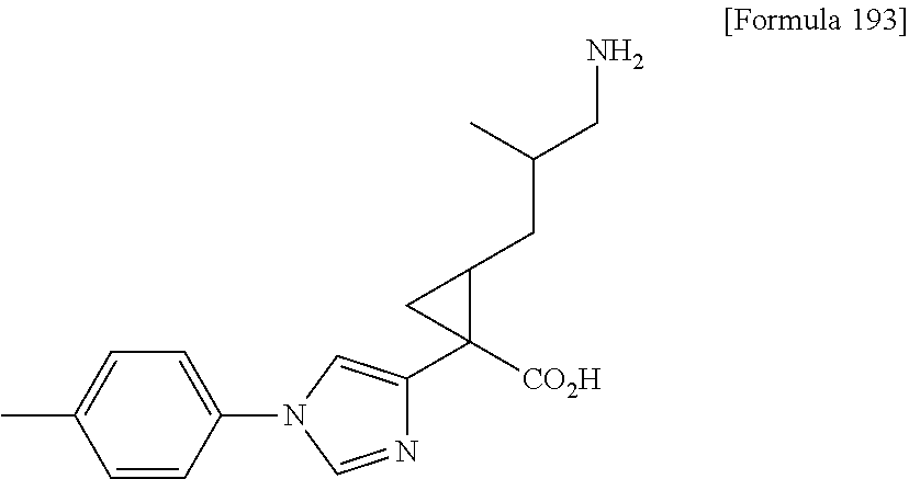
N1(C2=CC=C(C)C=C2)C=NC(C2([CO2H])C(CC(CN)C)C2)=C1
